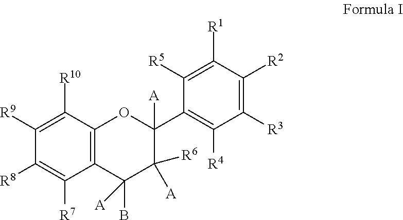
C1([R9])=C([R10])C2=C(C([R7])=C1[R8])C(B)([A])C([A])([R6])C(C1=C([R4])C([R3])=C([R2])C([R1])=C1[R5])([A])O2
